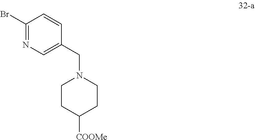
C1(Br)=NC=C(CN2CCC([COOMe])CC2)C=C1
